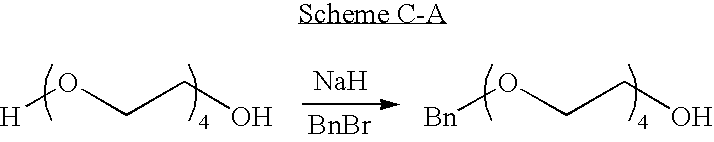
[H]OCCO.[Na].[BnBr].[Bn]OCCO
